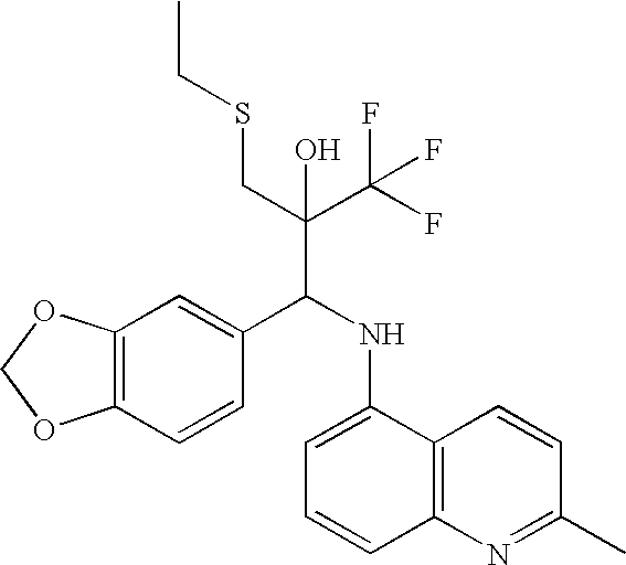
C12=C(C=CC(C(NC3=CC=CC4=C3C=CC(C)=N4)C(C(F)(F)F)(CSCC)O)=C1)OCO2
